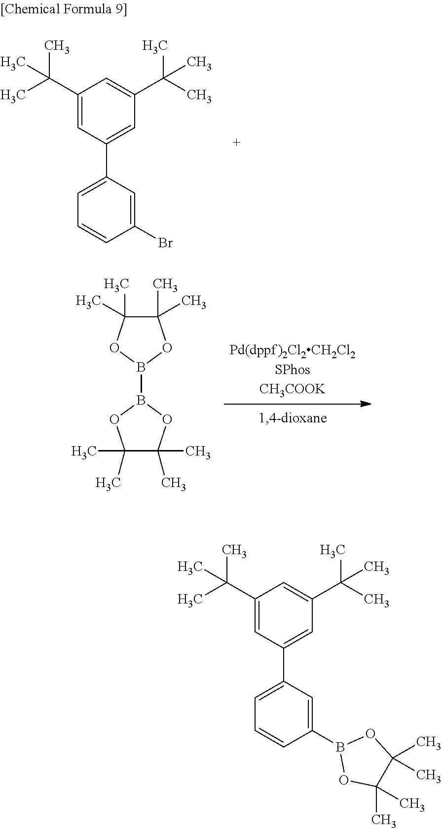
C1(C(C)(C)C)=CC(C2=CC=CC(Br)=C2)=CC(C(C)(C)C)=C1.C1(C)(C)C(C)(C)OB(B2OC(C)(C)C(C)(C)O2)O1.C1(C(C)(C)C)=CC(C2=CC=CC(B3OC(C)(C)C(C)(C)O3)=C2)=CC(C(C)(C)C)=C1
